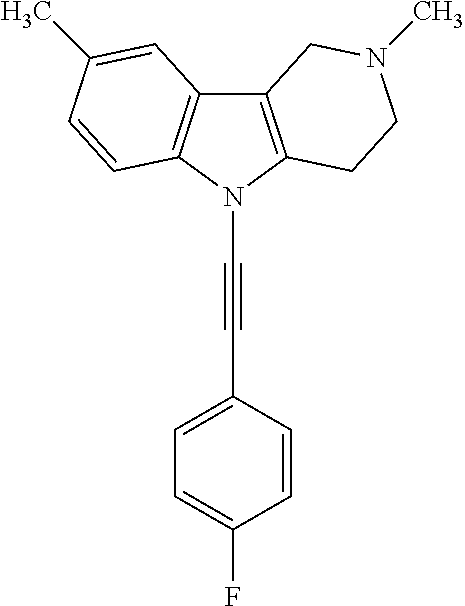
C12=C(N(C#CC3=CC=C(F)C=C3)C3=C1C=C(C)C=C3)CCN(C)C2
